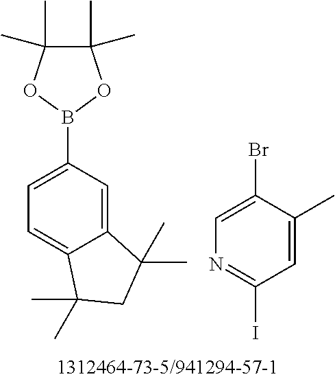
C1=C2C(=CC=C1B1OC(C)(C)C(C)(C)O1)C(C)(C)CC2(C)C.C1=C(Br)C(C)=CC(I)=N1
